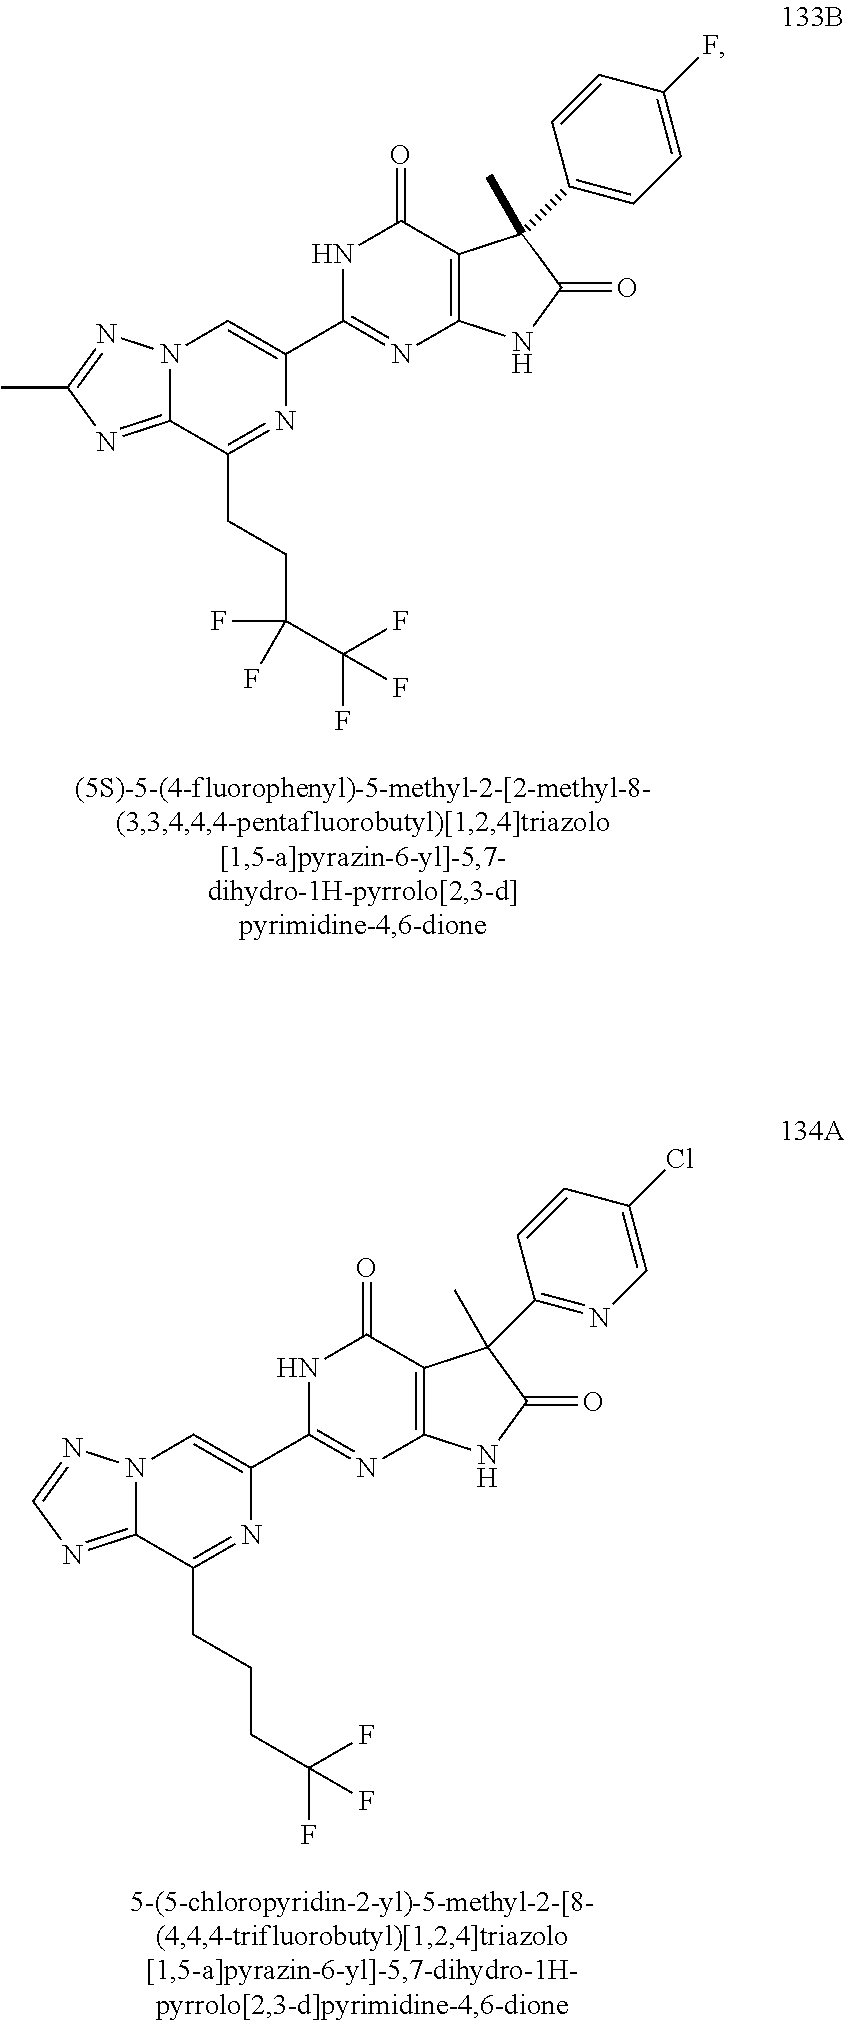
C12=NC(C)=NN1C=C(C1=NC3=C(C(=O)N1)C(C1=CC=C(F)C=C1)(C)C(=O)N3)N=C2CCC(C(F)(F)F)(F)F.C12=NC=NN1C=C(C1=NC3=C(C(=O)N1)C(C1=NC=C(Cl)C=C1)(C)C(=O)N3)N=C2CCCC(F)(F)F
